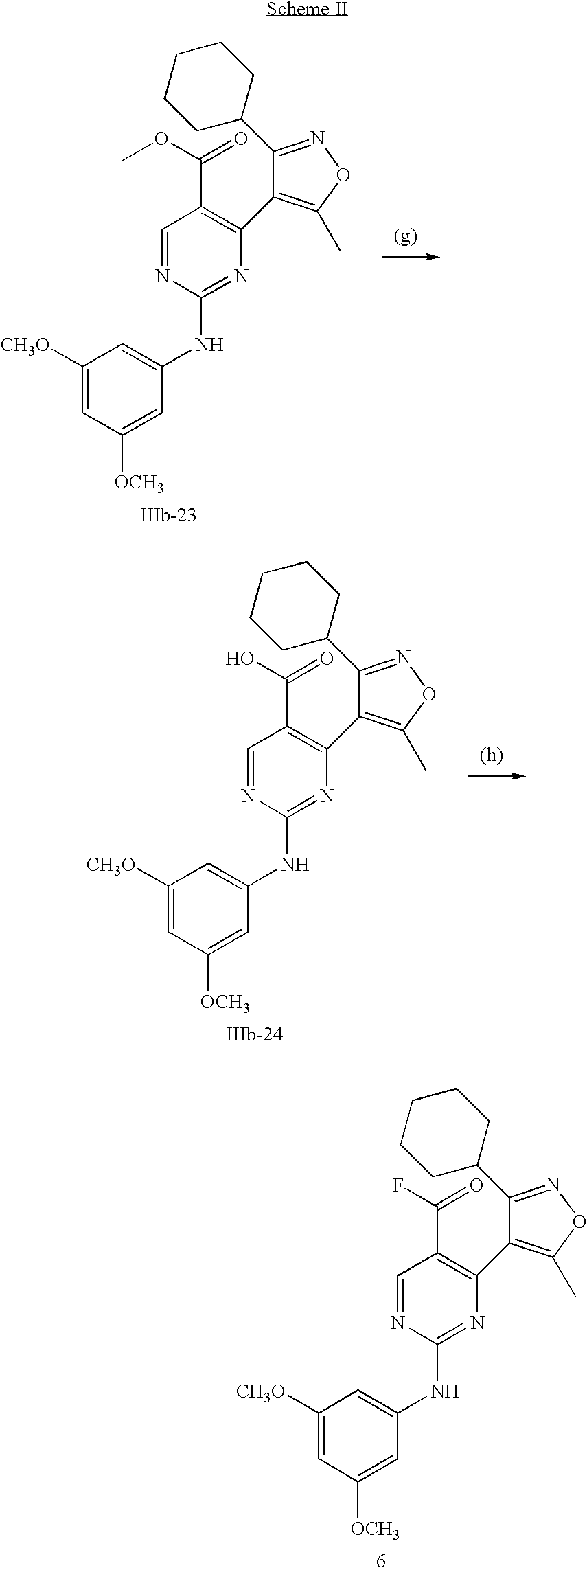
C1(C2CCCCC2)=NOC(C)=C1C1=C(C(=O)F)C=NC(NC2=CC([CH3O])=CC([OCH3])=C2)=N1.C1(C2CCCCC2)=NOC(C)=C1C1=C(C(=O)OC)C=NC(NC2=CC([CH3O])=CC([OCH3])=C2)=N1.C1(C2CCCCC2)=NOC(C)=C1C1=C(C(=O)O)C=NC(NC2=CC([CH3O])=CC([OCH3])=C2)=N1
